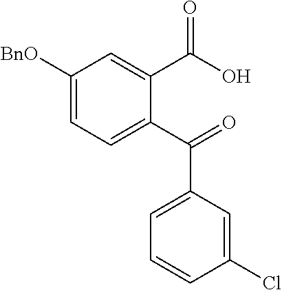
C1([BnO])=CC=C(C(=O)C2=CC=CC(Cl)=C2)C(C(=O)O)=C1
